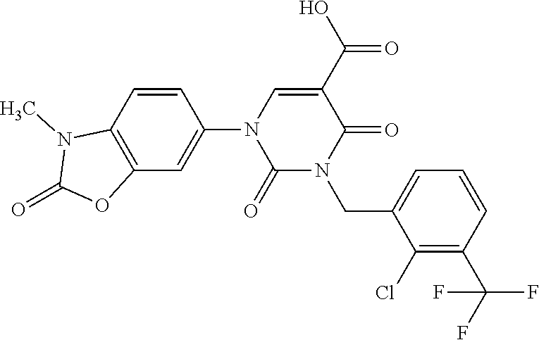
C1=CC2=C(C=C1N1C(=O)N(CC3=CC=CC(C(F)(F)F)=C3Cl)C(=O)C(C(O)=O)=C1)OC(=O)N2C
